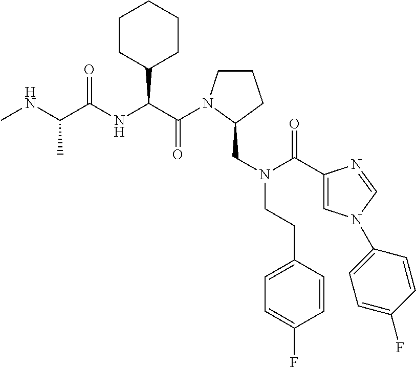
C(=O)(C(C1CCCCC1)NC(=O)C(C)NC)N1CCCC1CN(CCC1=CC=C(F)C=C1)C(=O)C1=CN(C2=CC=C(F)C=C2)C=N1
